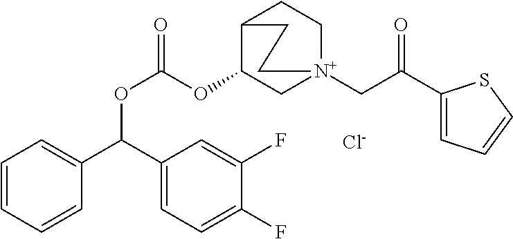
[Cl-].C1=CC=C(C(C2=CC=C(F)C(F)=C2)OC(=O)OC2C[N+]3(CC(=O)C4=CC=CS4)CCC2CC3)C=C1
